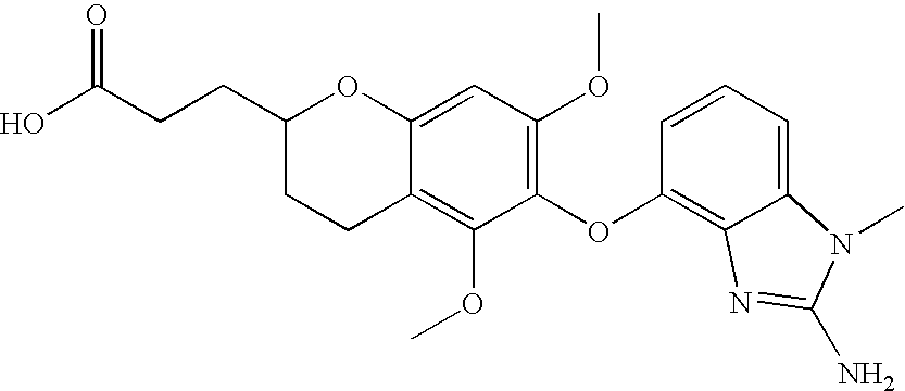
OC(CCC1OC2=CC(OC)=C(OC3=C4C(=CC=C3)N(C)C(N)=N4)C(OC)=C2CC1)=O
